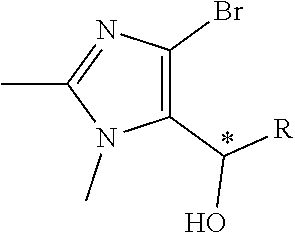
C1(C([R])O)=C(Br)N=C(C)N1C
